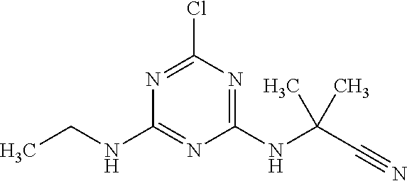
N1=C(Cl)N=C(NC(C#N)(C)C)N=C1NCC
